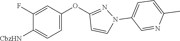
C1(OC2=CC=C([CbzHN])C(F)=C2)=NN(C2=CC=C(C)N=C2)C=C1
